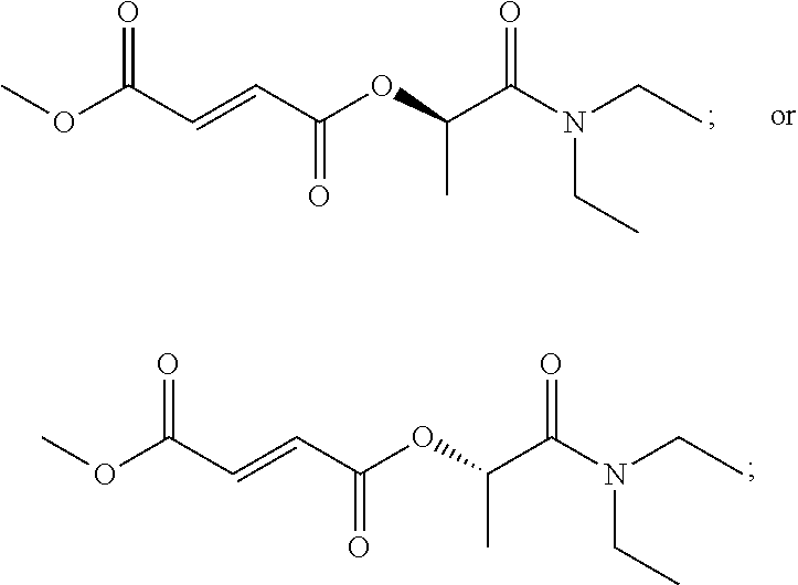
COC(C=CC(OC(C(N(CC)CC)=O)C)=O)=O.COC(C=CC(OC(C(N(CC)CC)=O)C)=O)=O
